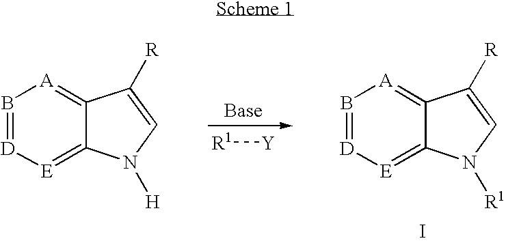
[R1][Y].B1=[D][E]=C2C(=[A]1)C([R])=CN2[R1].I.B1=[D][E]=C2C(=[A]1)C([R])=CN2[H]
